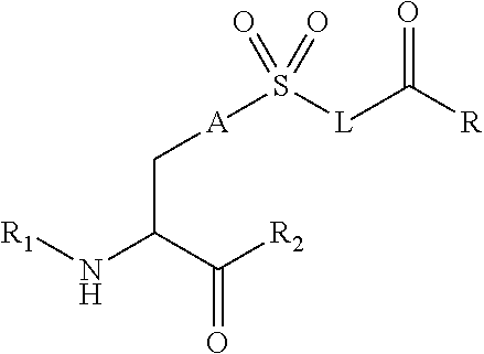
C(=O)(C(N[R1])C[A]S([L]C([R])=O)(=O)=O)[R2]
